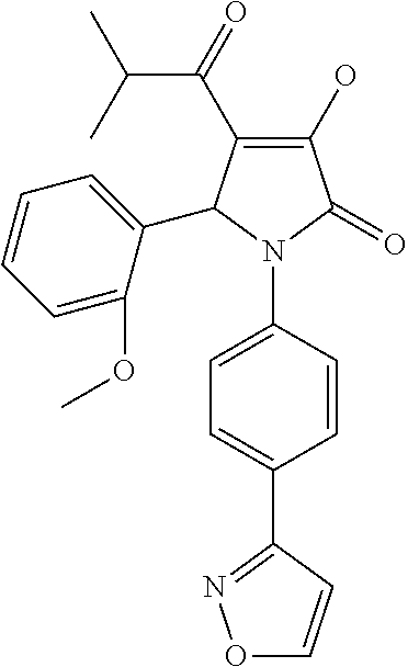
C1(C(=O)C(C)C)=C(O)C(=O)N(C2=CC=C(C3=NOC=C3)C=C2)C1C1=CC=CC=C1OC
